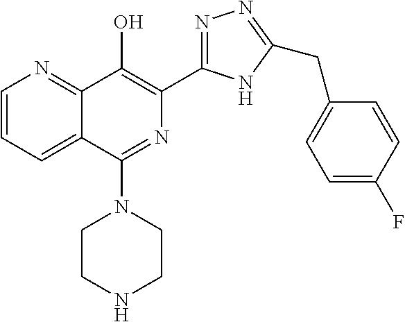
C1=CC=C2C(=N1)C(O)=C(C1=NN=C(CC3=CC=C(F)C=C3)N1)N=C2N1CCNCC1
